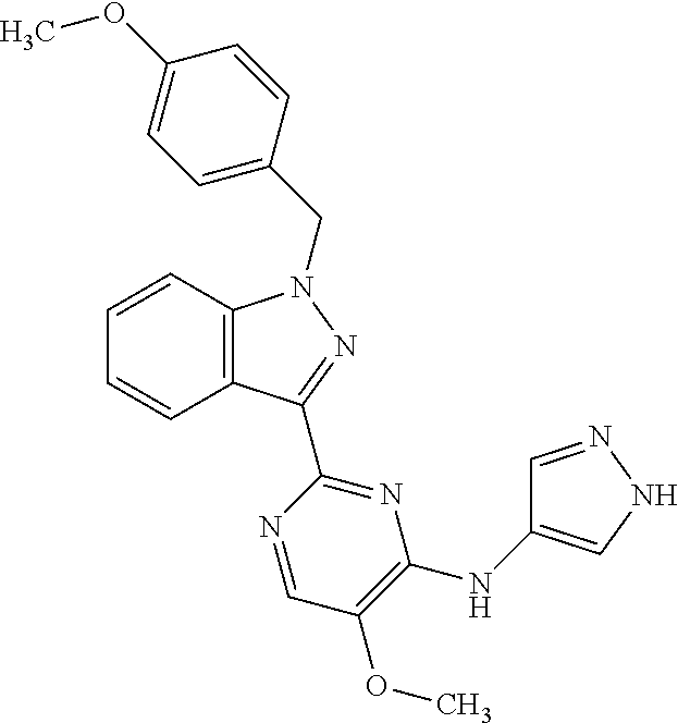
C12=C(C(C3=NC(NC4=CNN=C4)=C(OC)C=N3)=NN1CC1=CC=C(OC)C=C1)C=CC=C2
